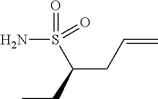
NS(=O)(C(CC)CC=C)=O
